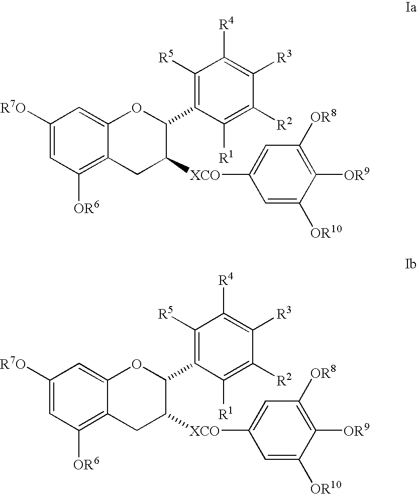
C1([R7O])=CC([OR6])=C2C(=C1)OC(C1=C([R5])C([R4])=C([R3])C([R2])=C1[R1])C([XCO]C1=CC([OR8])=C([OR9])C([OR10])=C1)C2.C1([R7O])=CC([OR6])=C2C(=C1)OC(C1=C([R5])C([R4])=C([R3])C([R2])=C1[R1])C([XCO]C1=CC([OR8])=C([OR9])C([OR10])=C1)C2
